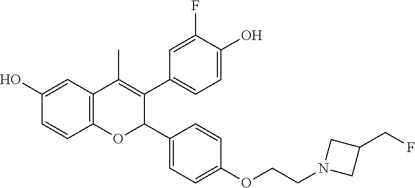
C12=C(C=C(O)C=C1)C(C)=C(C1=CC=C(O)C(F)=C1)C(C1=CC=C(OCCN3CC(CF)C3)C=C1)O2
